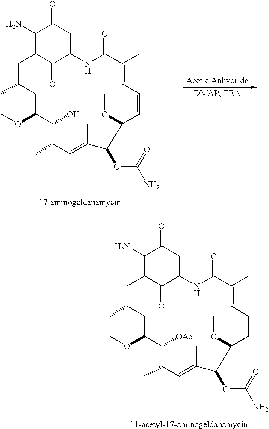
C1(N)=C2C(=O)C(=CC1=O)NC(=O)C(C)=CC=CC(OC)C(OC(N)=O)C(C)=CC(C)C(O)C(OC)CC(C)C2.C1(N)=C2C(=O)C(=CC1=O)NC(=O)C(C)=CC=CC(OC)C(OC(N)=O)C(C)=CC(C)C([OAc])C(OC)CC(C)C2
